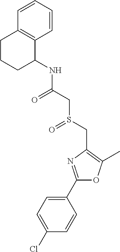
C1(C2=CC=C(Cl)C=C2)=NC(CS(CC(NC2C3=C(CCC2)C=CC=C3)=O)=O)=C(C)O1
